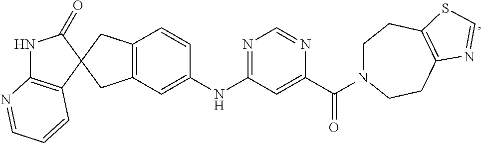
C1(=O)NC2=C(C=CC=N2)C12CC1=C(C2)C=CC(NC2=NC=NC(C(=O)N3CCC4=C(CC3)N=CS4)=C2)=C1
